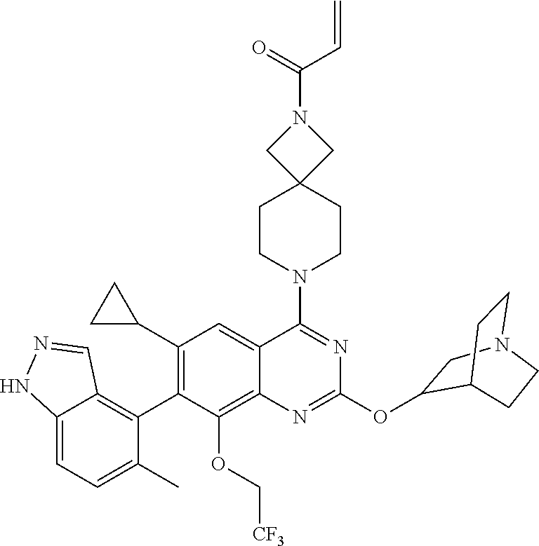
C12=CC=C(C)C(C3=C(C4CC4)C=C4C(=C3OC[CF3])N=C(OC3CN5CCC3CC5)N=C4N3CCC4(CC3)CN(C(=O)C=C)C4)=C1C=NN2
